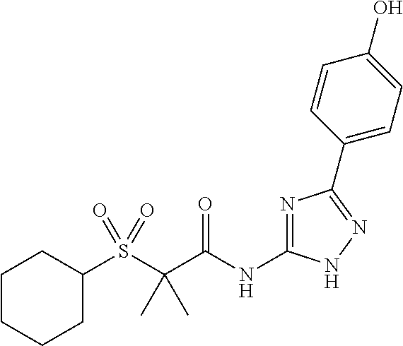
S(C(C(NC1=NC(C2=CC=C(O)C=C2)=NN1)=O)(C)C)(=O)(=O)C1CCCCC1
